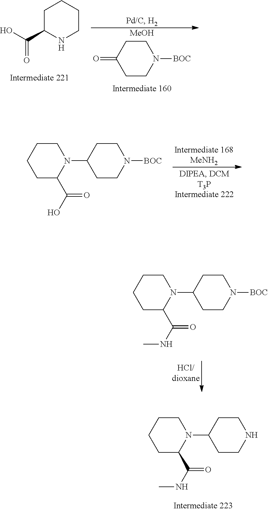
[MeOH].C1CC(=O)CCN1[BOC].C1C(C(O)=O)NCCC1.C1CCCC(C(O)=O)N1C1CCN([BOC])CC1.C1CCCC(C(NC)=O)N1C1CCN([BOC])CC1.C1CCCC(C(NC)=O)N1C1CCNCC1
